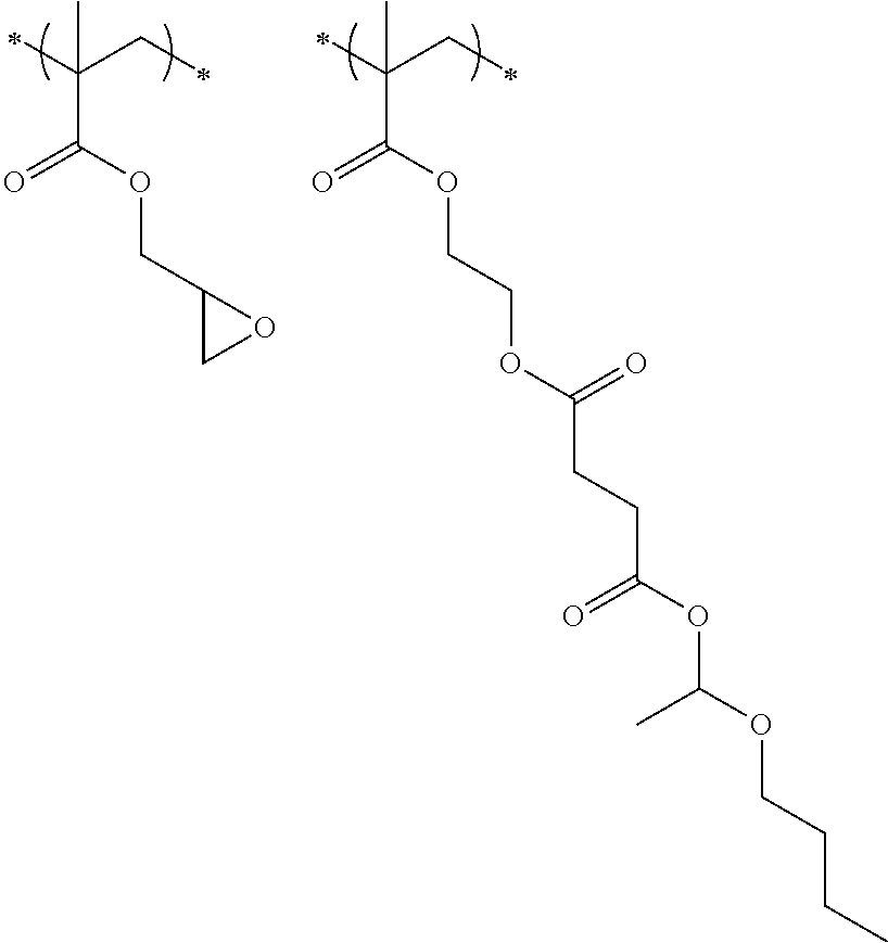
C(C(=O)OCC1OC1)(CC)(C)C.C(C(OCCOC(CCC(OC(OCCCC)C)=O)=O)=O)(CC)(C)C
